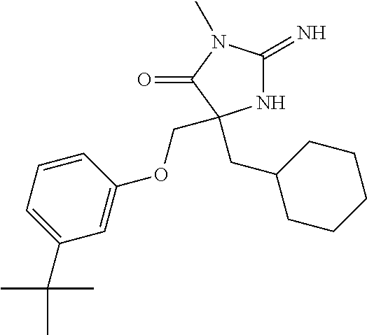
N1C(=N)N(C)C(=O)C1(CC1CCCCC1)COC1=CC(C(C)(C)C)=CC=C1
